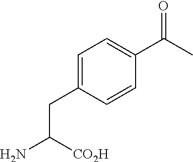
C(C([CO2H])N)C1=CC=C(C(=O)C)C=C1
